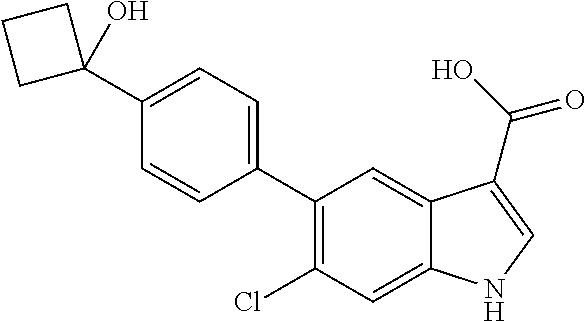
C1(C2=CC=C(C3(O)CCC3)C=C2)=C(Cl)C=C2C(=C1)C(C(O)=O)=CN2
